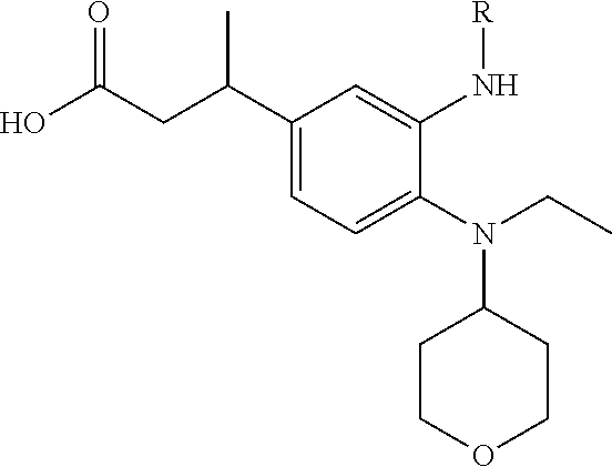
N(C1CCOCC1)(CC)C1=CC=C(C(CC(O)=O)C)C=C1N[R]
